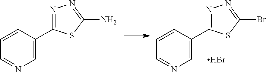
C1=C(C2=NN=C(N)S2)C=CC=N1.C1=C(C2=NN=C(Br)S2)C=CC=N1.Br
